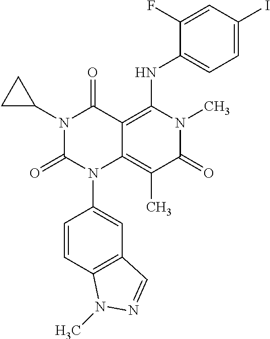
C12=C(C=CC(N3C4=C(C)C(=O)N(C)C(NC5=CC=C(I)C=C5F)=C4C(=O)N(C4CC4)C3=O)=C1)N(C)N=C2
